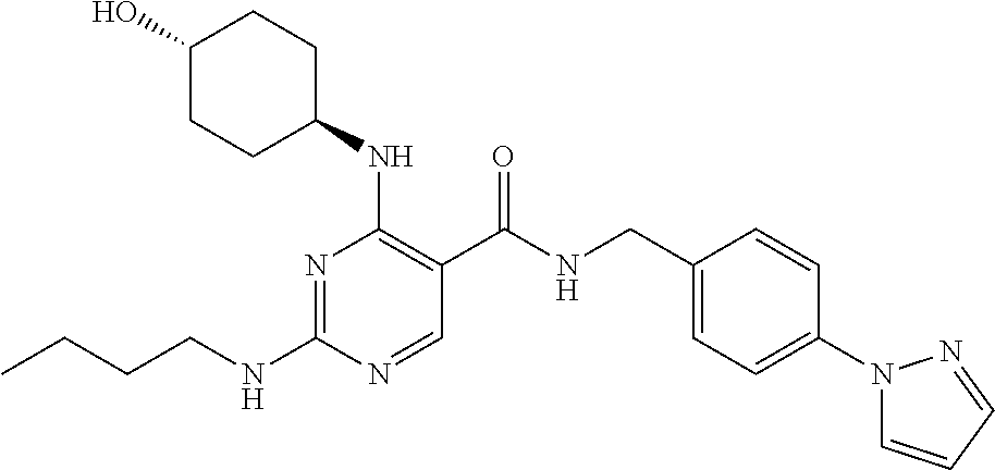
CCCCNC1=NC(NC2CCC(O)CC2)=C(C(NCC2=CC=C(N3C=CC=N3)C=C2)=O)C=N1
